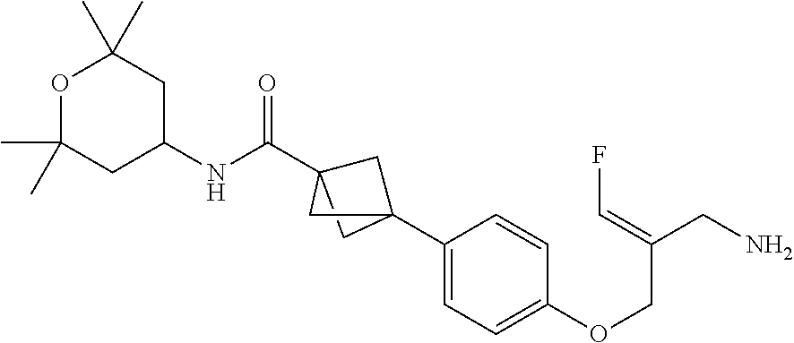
C12(C3=CC=C(OCC(CN)=CF)C=C3)CC(C(NC3CC(C)(C)OC(C)(C)C3)=O)(C1)C2
